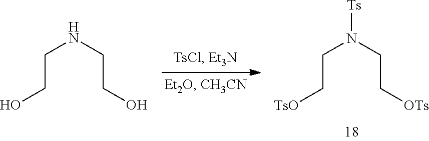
C(C[TsO])N(CC[OTs])[Ts].C(CO)NCCO
